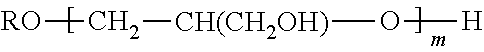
[RO]C[CH(CH2OH)]O[H]
